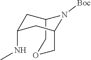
C12COCC(CC(NC)C1)N2[Boc]
